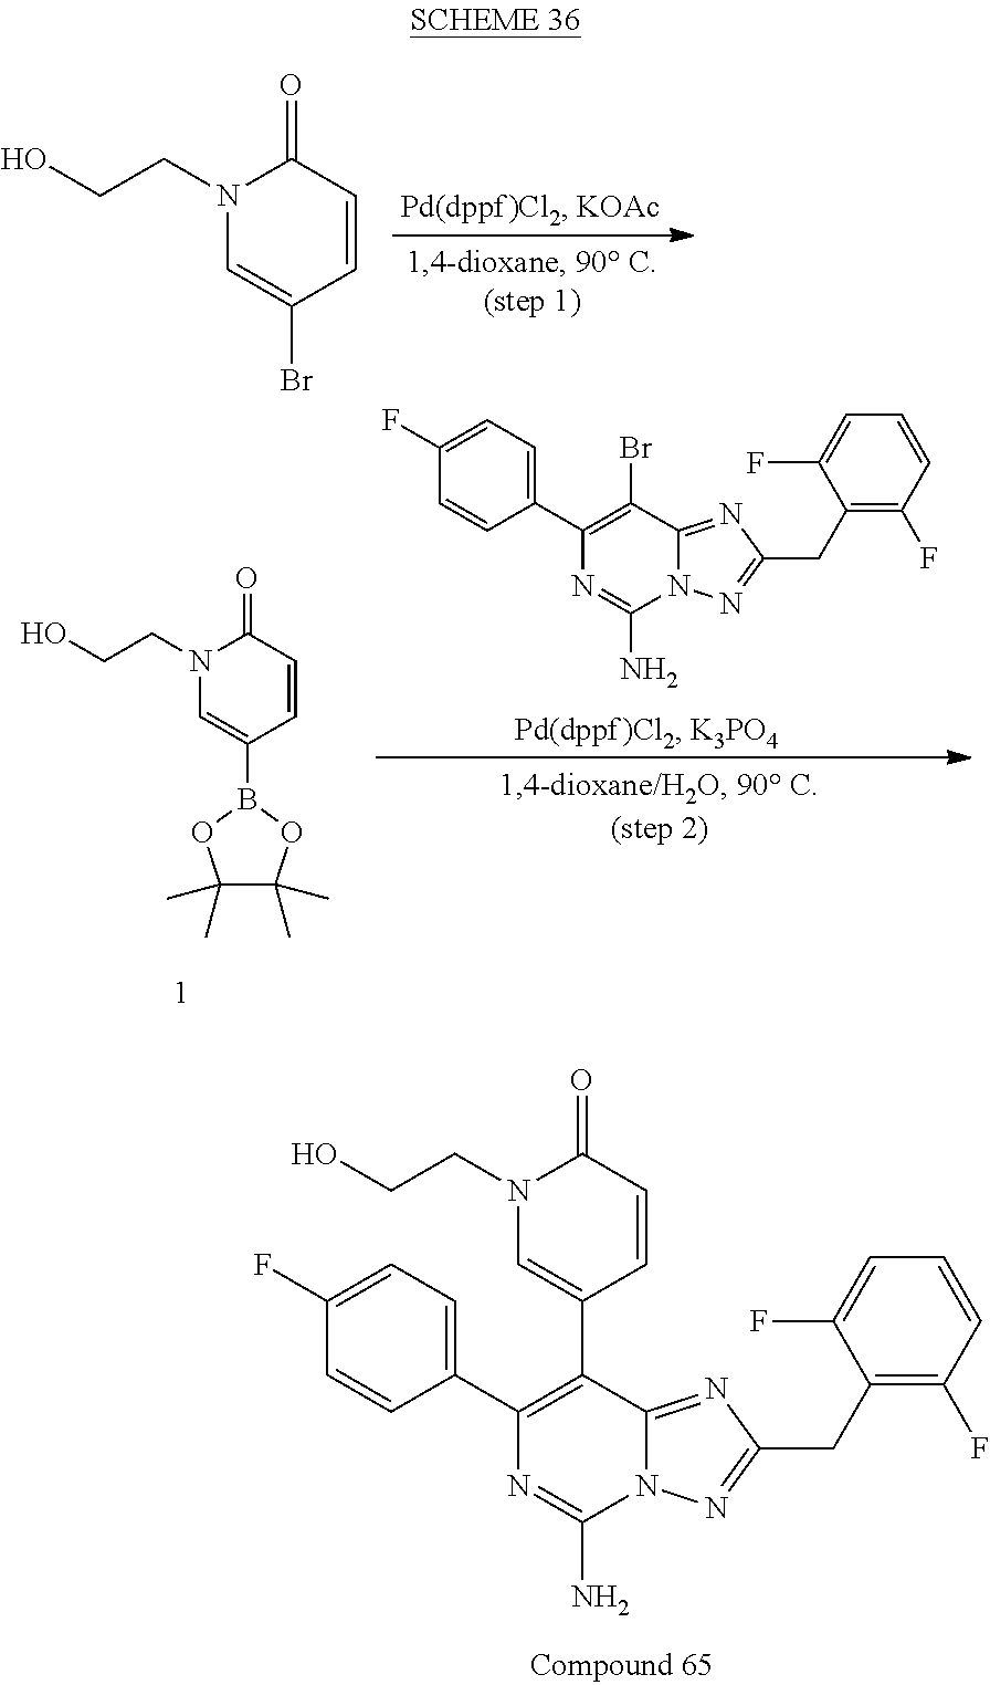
BrC1=CN(CCO)C(=O)C=C1.C1(C)(C)C(C)(C)OB(C2=CN(CCO)C(=O)C=C2)O1.C12=NC(CC3=C(F)C=CC=C3F)=NN1C(N)=NC(C1=CC=C(F)C=C1)=C2Br.C12=NC(CC3=C(F)C=CC=C3F)=NN1C(N)=NC(C1=CC=C(F)C=C1)=C2C1=CN(CCO)C(=O)C=C1
